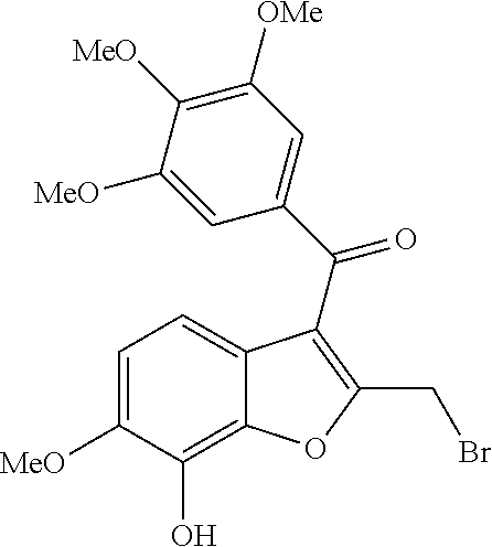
C1=C([MeO])C(O)=C2C(=C1)C(C(C1=CC([OMe])=C([MeO])C([MeO])=C1)=O)=C(CBr)O2
